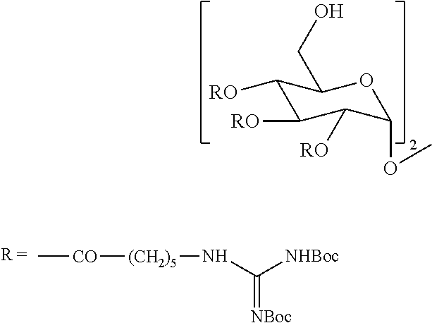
C1([RO])C([RO])C([RO])C(OC)OC1CO.C[CO][(CH2)5]NC([NHBoc])=[NBoc]
